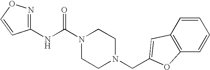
N(C(N1CCN(CC2=CC3=C(C=CC=C3)O2)CC1)=O)C1=NOC=C1
